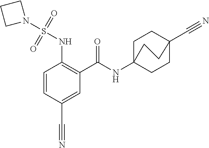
C1=CC(C#N)=CC(C(=O)NC23CCC(C#N)(CC2)CC3)=C1NS(N1CCC1)(=O)=O
